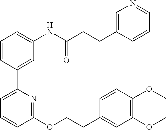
C1=CC(C2=CC=CC(OCCC3=CC(OC)=C(OC)C=C3)=N2)=CC(NC(CCC2=CN=CC=C2)=O)=C1
